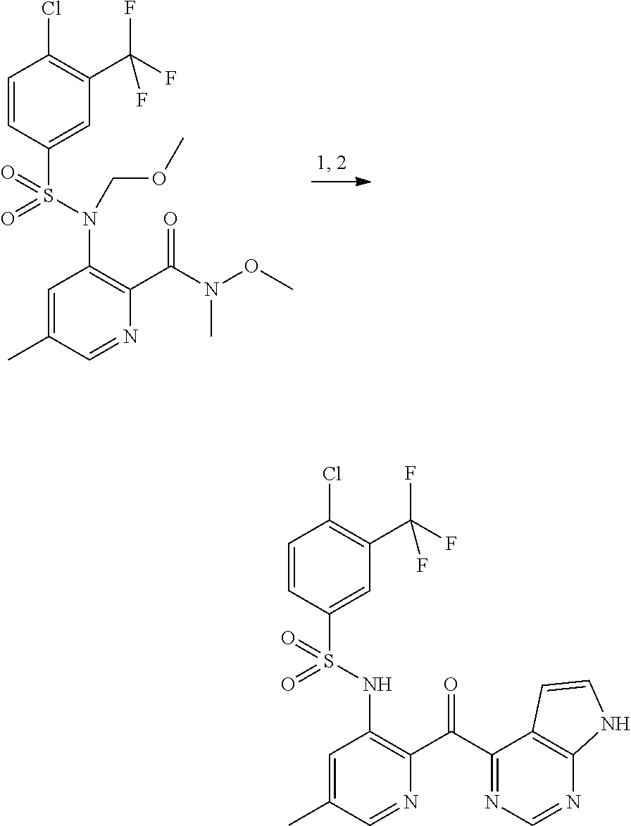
C1=C(C)C=NC(C(N(OC)C)=O)=C1N(S(=O)(C1=CC(C(F)(F)F)=C(Cl)C=C1)=O)COC.C1=C(C)C=NC(C(C2=NC=NC3=C2C=CN3)=O)=C1NS(=O)(C1=CC(C(F)(F)F)=C(Cl)C=C1)=O
